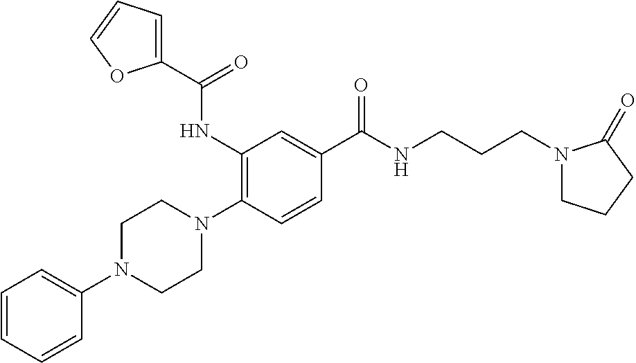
C1=CC=CC(N2CCN(C3=C(NC(C4=CC=CO4)=O)C=C(C(=O)NCCCN4CCCC4=O)C=C3)CC2)=C1
